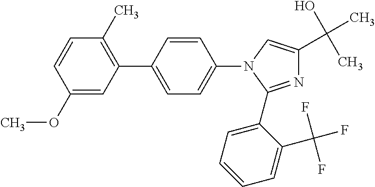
C1(OC)=CC(C2=CC=C(N3C(C4=CC=CC=C4C(F)(F)F)=NC(C(O)(C)C)=C3)C=C2)=C(C)C=C1
